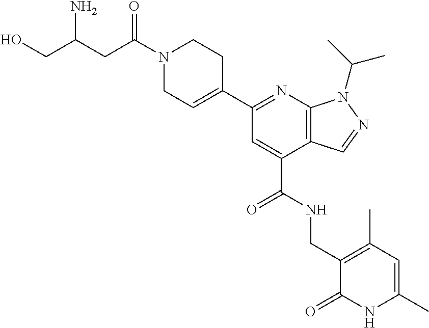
N1=C(C2=CCN(C(=O)CC(CO)N)CC2)C=C(C(NCC2=C(C)C=C(C)NC2=O)=O)C2=C1N(C(C)C)N=C2
